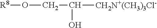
O(CC([CH2N+(CH3)3Cl-])O)[R8]
